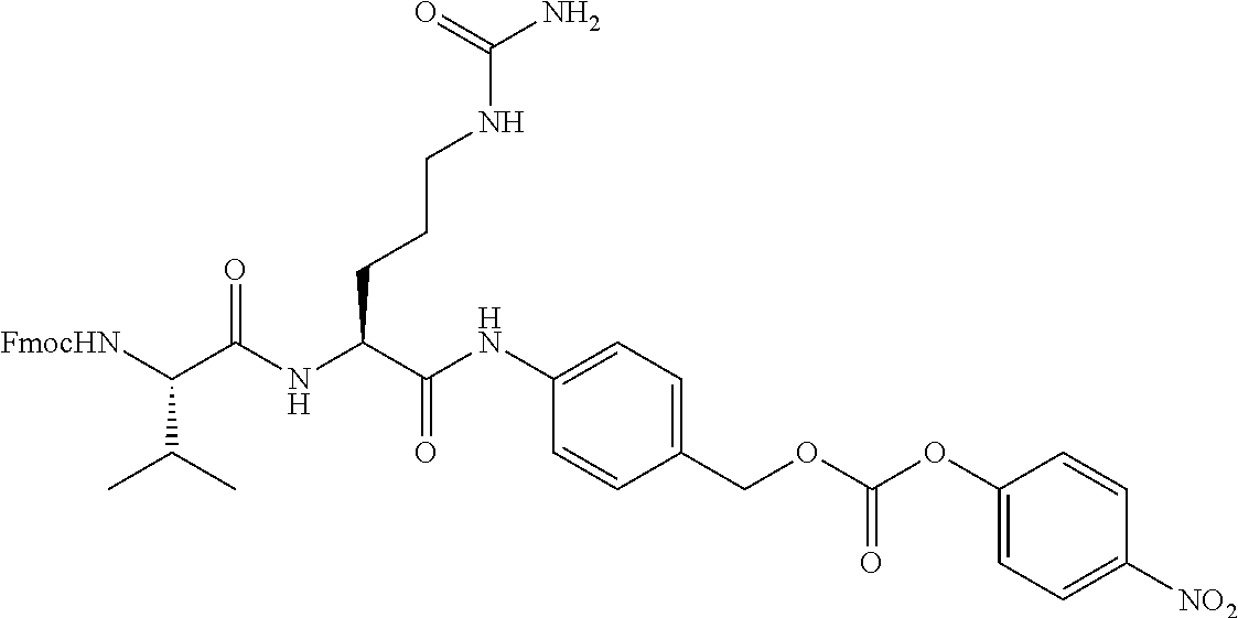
C1(COC(OC2=CC=C([NO2])C=C2)=O)=CC=C(NC(C(NC(C([FmocHN])C(C)C)=O)CCCNC(N)=O)=O)C=C1
